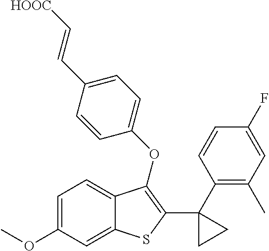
C1=C(OC)C=C2C(=C1)C(OC1=CC=C(C=C[HOOC])C=C1)=C(C1(C3=C(C)C=C(F)C=C3)CC1)S2
